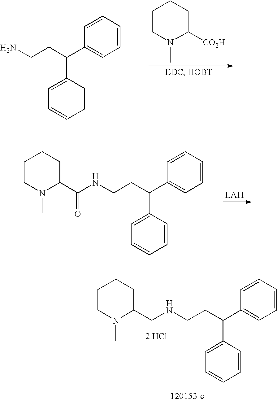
C1CN(C)C([CO2H])CC1.C1=CC=CC(C(CCN)C2=CC=CC=C2)=C1.C1=CC=CC(C(CCNC(C2CCCCN2C)=O)C2=CC=CC=C2)=C1.C1=CC=CC(C(CCNCC2CCCCN2C)C2=CC=CC=C2)=C1.[2 HCl]
